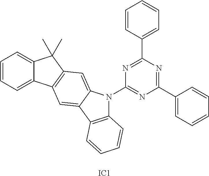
N1=C(C2=CC=CC=C2)N=C(C2=CC=CC=C2)N=C1N1C2=CC3=C(C4=CC=CC=C4C3(C)C)C=C2C2=C1C=CC=C2.[IC1]
